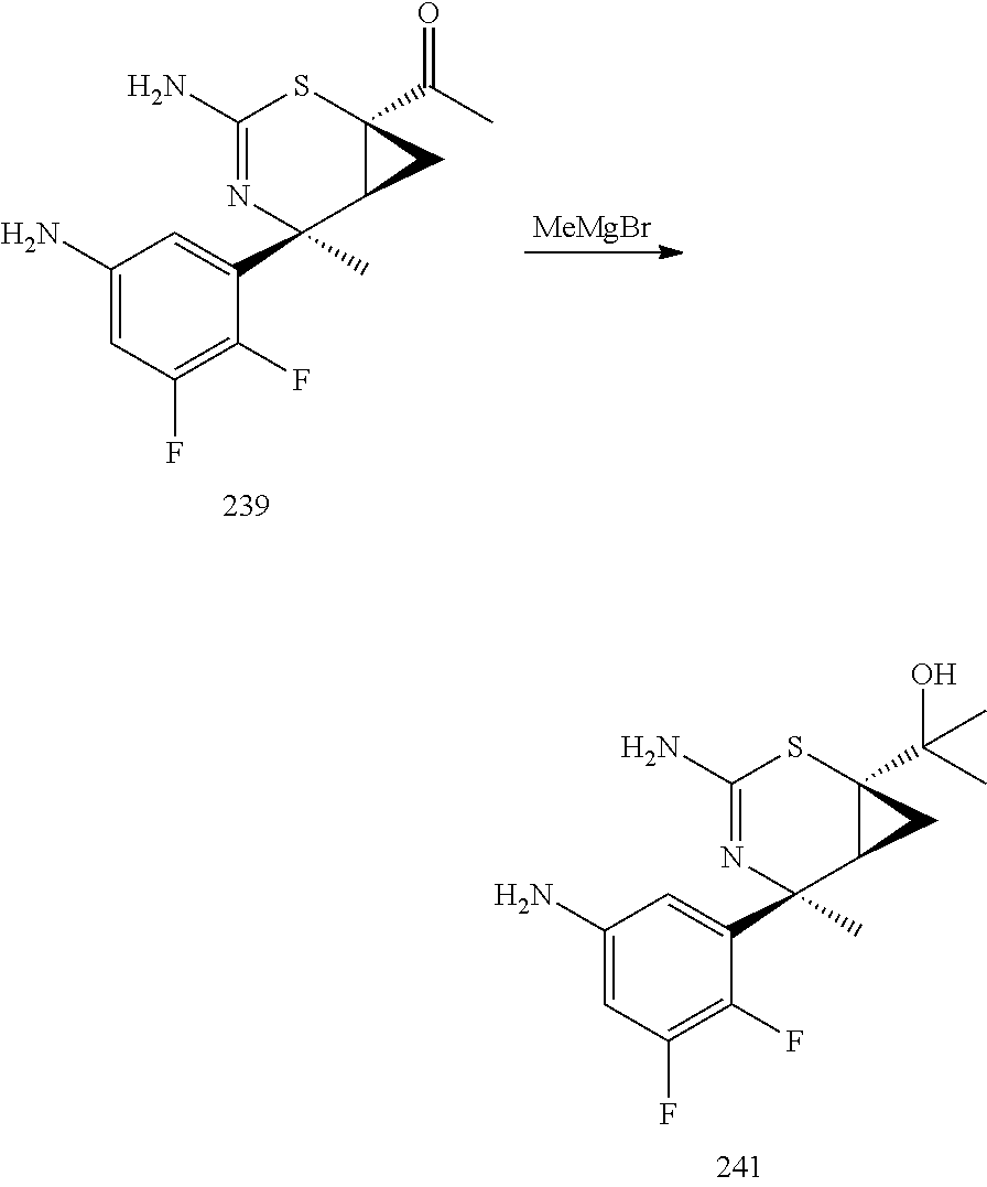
[MeMgBr].C1(N)=CC(F)=C(F)C(C2(C)N=C(N)SC3(C(C)=O)C2C3)=C1.C1(N)=CC(F)=C(F)C(C2(C)N=C(N)SC3(C(O)(C)C)C2C3)=C1
